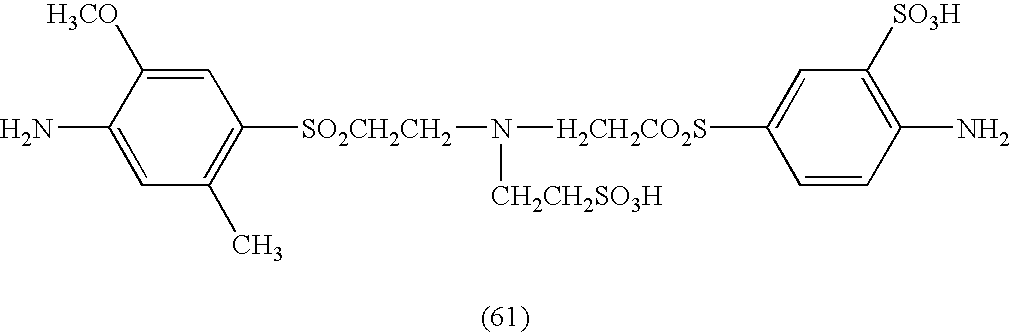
NC1=CC(C)=C([SO2CH2CH2]N([H2CH2CO2S]C2=CC([SO3H])=C(N)C=C2)[CH2CH2SO3H])C=C1[H3CO]
